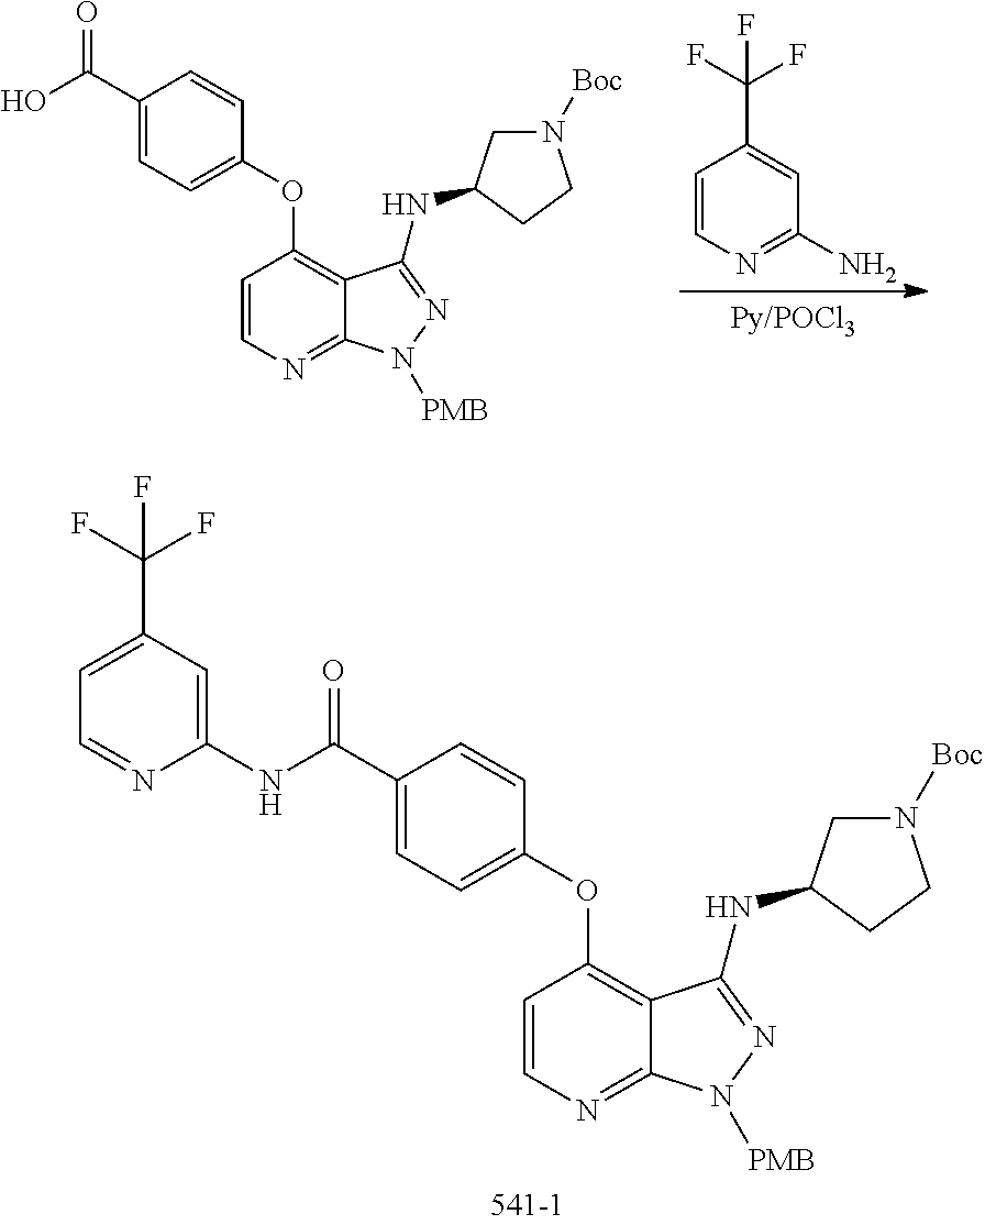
C1=CN=C2C(=C1OC1=CC=C(C(O)=O)C=C1)C(NC1CN([Boc])CC1)=NN2[PMB].C1=CN=C(N)C=C1C(F)(F)F.C1=CN=C2C(=C1OC1=CC=C(C(NC3=CC(C(F)(F)F)=CC=N3)=O)C=C1)C(NC1CN([Boc])CC1)=NN2[PMB]
